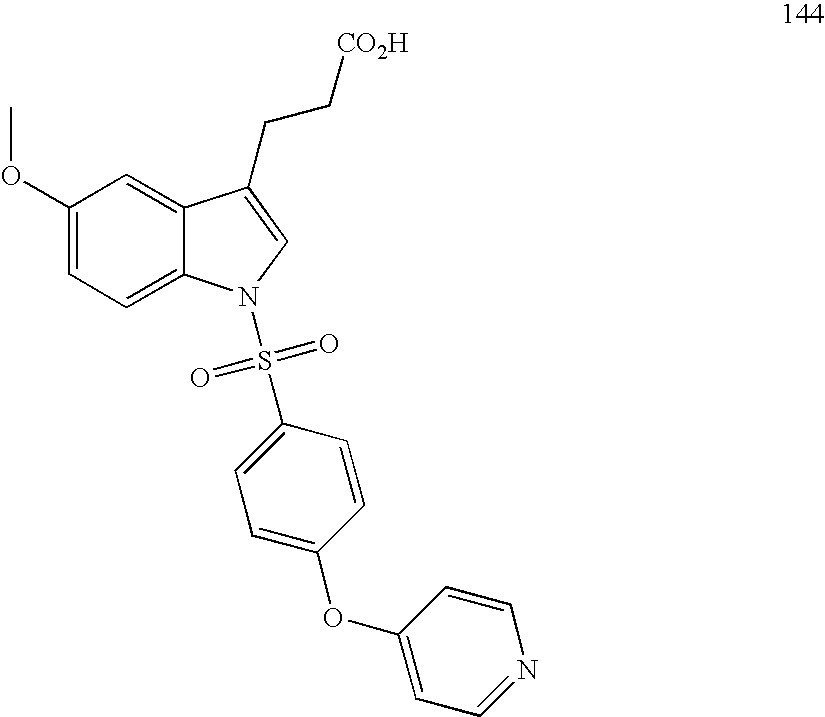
C1(OC)=CC=C2C(=C1)C(CC[CO2H])=CN2S(=O)(=O)C1=CC=C(OC2=CC=NC=C2)C=C1
